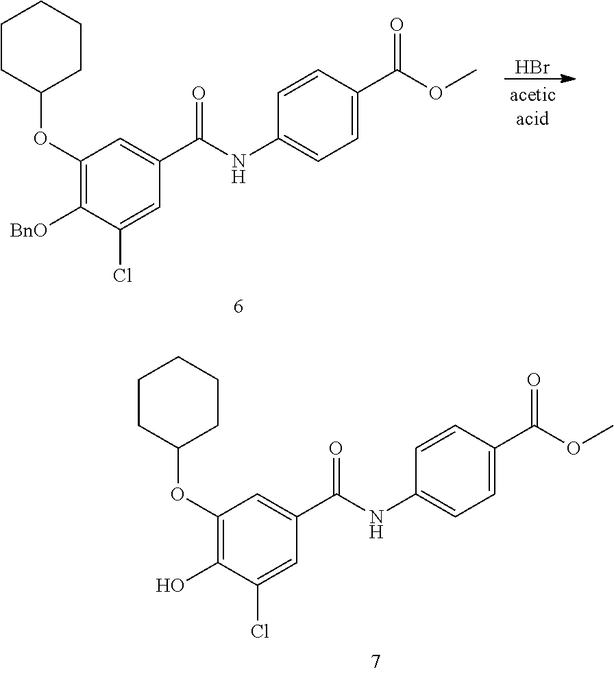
C1(OC2CCCCC2)=C(O)C(Cl)=CC(C(=O)NC2=CC=C(C(OC)=O)C=C2)=C1.C1(OC2CCCCC2)=C([BnO])C(Cl)=CC(C(=O)NC2=CC=C(C(OC)=O)C=C2)=C1.Br
